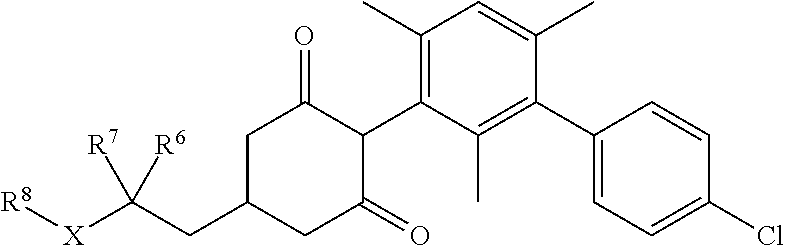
C1(C)=C(C2C(=O)CC(CC([X][R8])([R7])[R6])CC2=O)C(C)=C(C2=CC=C(Cl)C=C2)C(C)=C1
